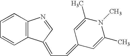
C1=CC=CC2=C1N=CC2=CC=C1C=C(C)N(C)C(C)=C1
